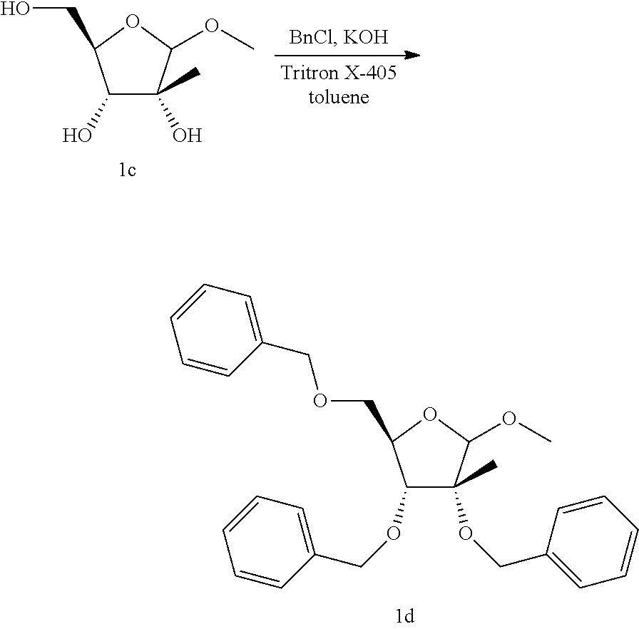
C1(O)C(C)(O)C(OC)OC1CO.O(C1C(OCC2=CC=CC=C2)(C)C(OC)OC1COCC1=CC=CC=C1)CC1=CC=CC=C1
